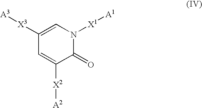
C1(=O)N([X1][A1])C=C([X3][A3])C=C1[X2][A2]
